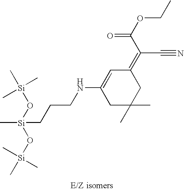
[Si](C)(CCCNC1=CC(=C(C(=O)OCC)C#N)CC(C)(C)C1)(O[Si](C)(C)C)O[Si](C)(C)C
